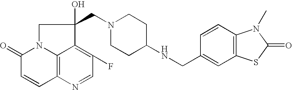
C12=C3N(C(=O)C=C1)CC(O)(CN1CCC(NCC4=CC5=C(C=C4)N(C)C(=O)S5)CC1)C3=C(F)C=N2
